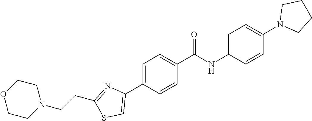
C1=C(C2=CSC(CCN3CCOCC3)=N2)C=CC(C(NC2=CC=C(N3CCCC3)C=C2)=O)=C1
